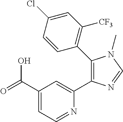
C1(C(=O)O)=CC=NC(C2=C(C3=C([CF3])C=C(Cl)C=C3)N(C)C=N2)=C1
